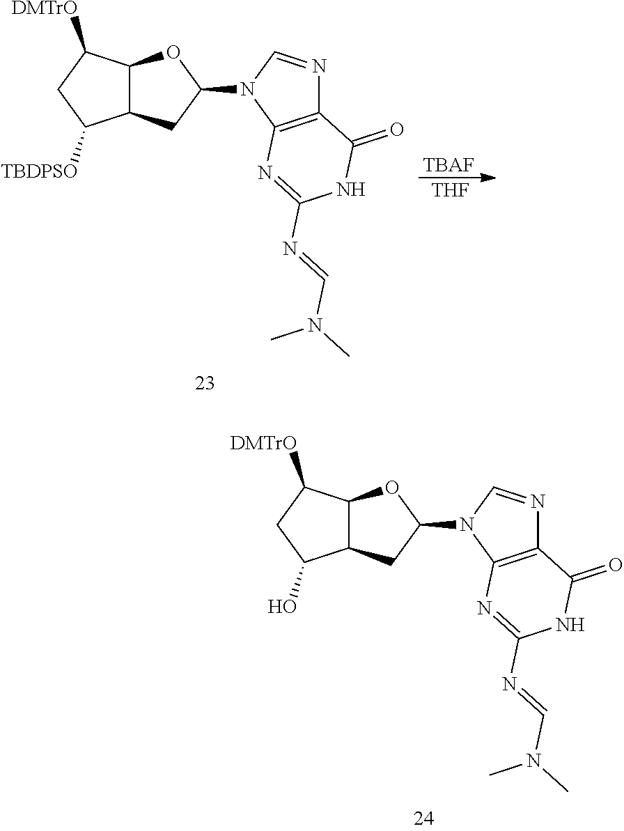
C12C(C([DMTrO])CC1O)OC(N1C3=C(N=C1)C(=O)NC(N=CN(C)C)=N3)C2.C12C(C([DMTrO])CC1[TBDPSO])OC(N1C3=C(N=C1)C(=O)NC(N=CN(C)C)=N3)C2.[TBAF].[THF]
